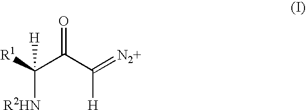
[R1]C(C(C(=[N2+])[H])=O)([R2HN])[H]
